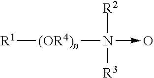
[R1][(OR4)n]N([R2])([R3])->C.O
